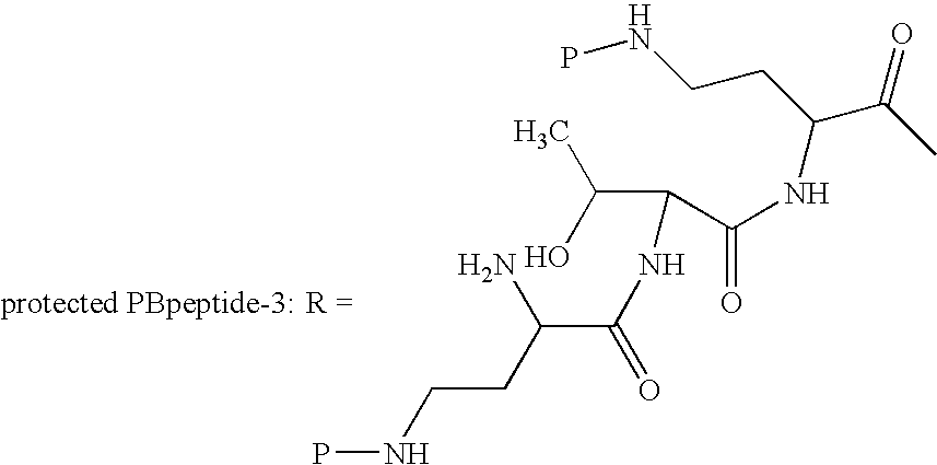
PNCCC(C(NC(C(C)O)C(NC(C(C)=O)CCNP)=O)=O)N
